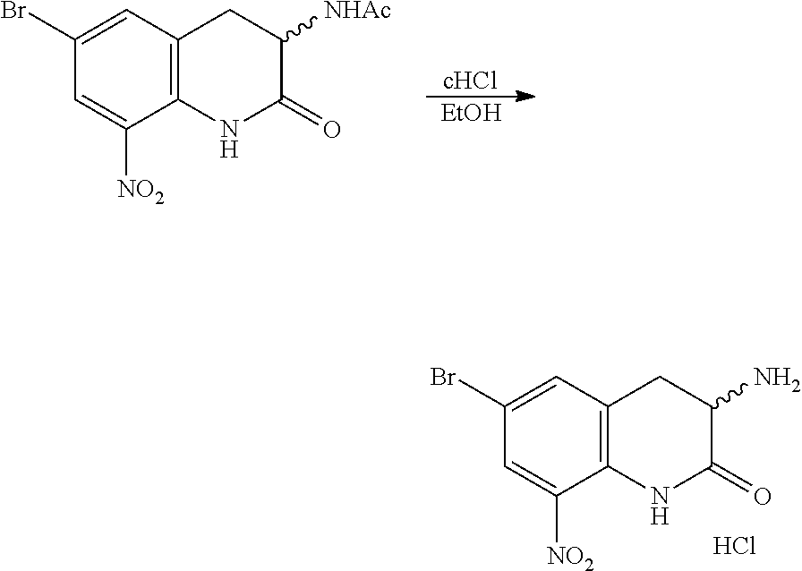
[cHCl].C1(Br)=CC2=C(C([NO2])=C1)NC(=O)C([NHAc])C2.[EtOH].C1(Br)=CC2=C(C([NO2])=C1)NC(=O)C(N)C2.Cl
